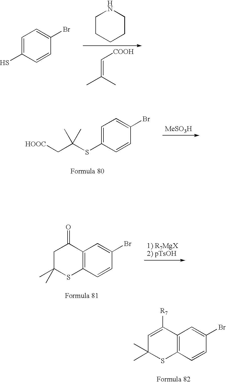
C1=C(S)C=CC(Br)=C1.C1CCCCN1.C(=C(C)C)[COOH].C1=C(SC(C[HOOC])(C)C)C=CC(Br)=C1.[MeSO3H].C12=C(C=CC(Br)=C1)SC(C)(C)CC2=O.C12=C(C=CC(Br)=C1)SC(C)(C)C=C2[R7]
